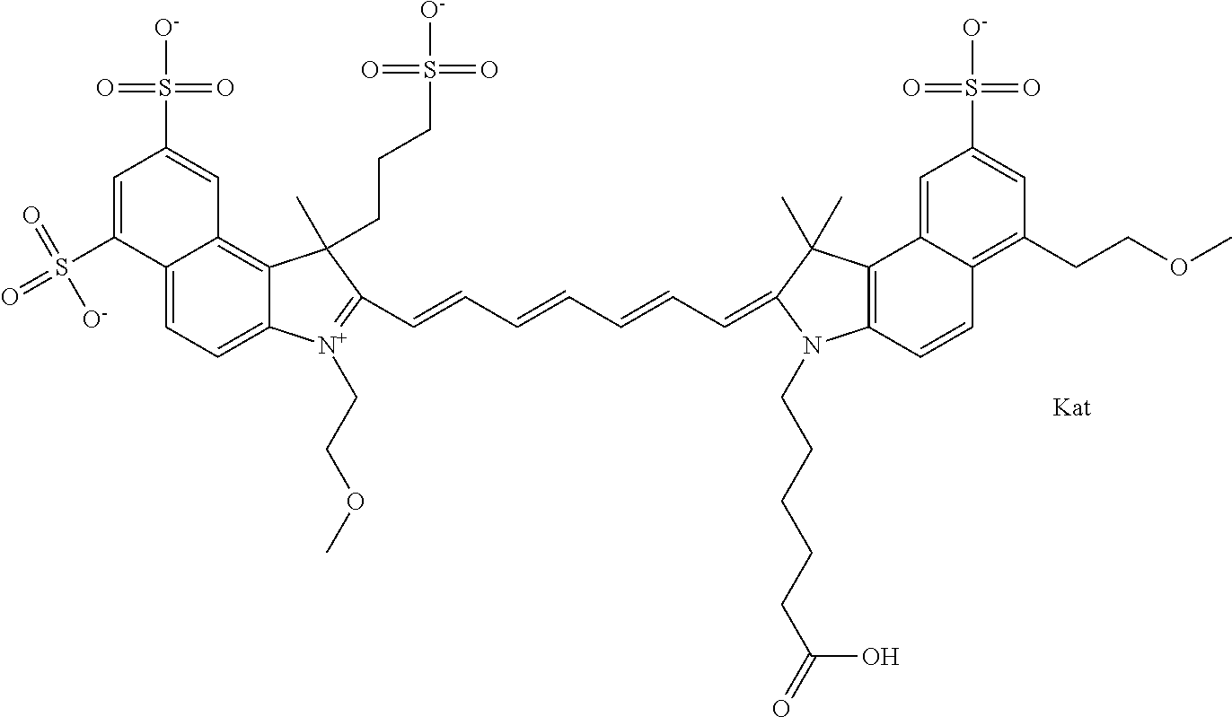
C1=C(S(=O)(=O)[O-])C2=CC=C3C(=C2C=C1S([O-])(=O)=O)C(C)(CCCS(=O)(=O)[O-])C(C=CC=CC=CC=C1C(C)(C)C2=C(C=CC4=C(CCOC)C=C(S([O-])(=O)=O)C=C24)N1CCCCCC(=O)O)=[N+]3CCOC
